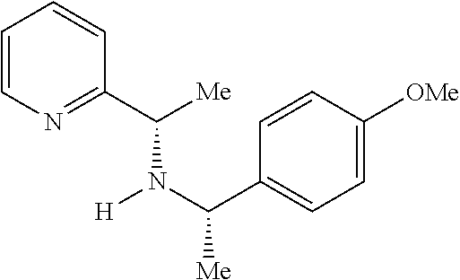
C1=CN=C(C([Me])N(C(C2=CC=C([OMe])C=C2)[Me])[H])C=C1
